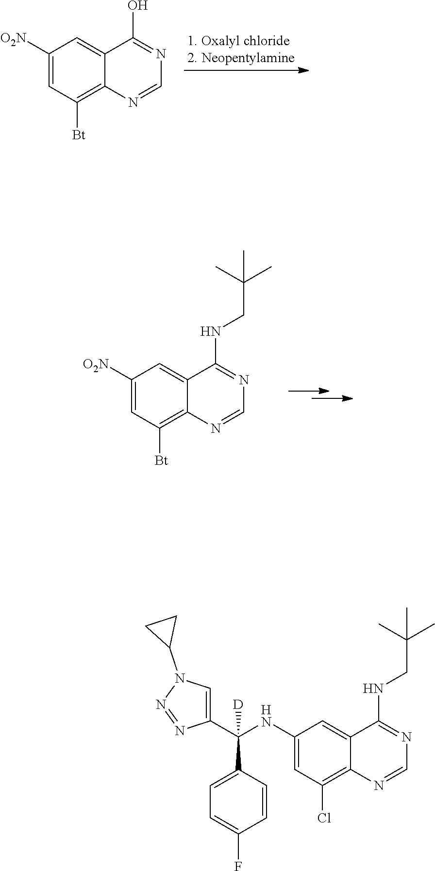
C1([O2N])=CC([Bt])=C2C(=C1)C(O)=NC=N2.C1([O2N])=CC([Bt])=C2C(=C1)C(NCC(C)(C)C)=NC=N2.C1(NC(C2=CN(C3CC3)N=N2)(C2=CC=C(F)C=C2)[D])=CC(Cl)=C2C(=C1)C(NCC(C)(C)C)=NC=N2
